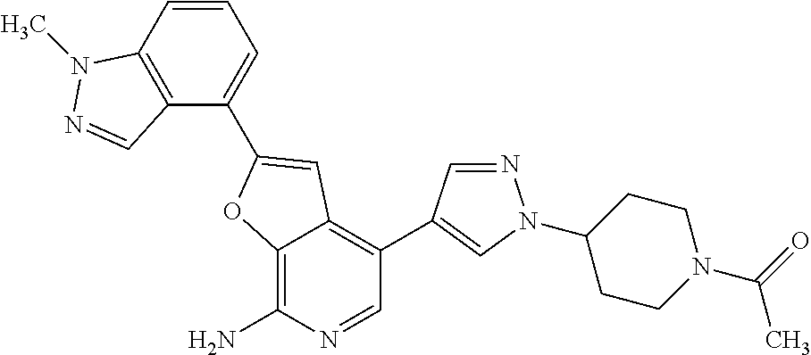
C12=C(N)N=CC(C3=CN(C4CCN(C(=O)C)CC4)N=C3)=C1C=C(C1=CC=CC3=C1C=NN3C)O2
